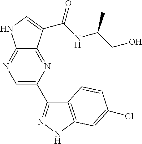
C1=C(C2=NNC3=C2C=CC(Cl)=C3)N=C2C(=N1)NC=C2C(NC(CO)C)=O
